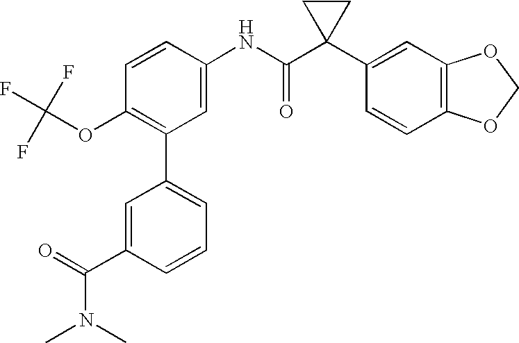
C1(NC(C2(C3=CC4=C(C=C3)OCO4)CC2)=O)=CC(C2=CC=CC(C(N(C)C)=O)=C2)=C(OC(F)(F)F)C=C1
